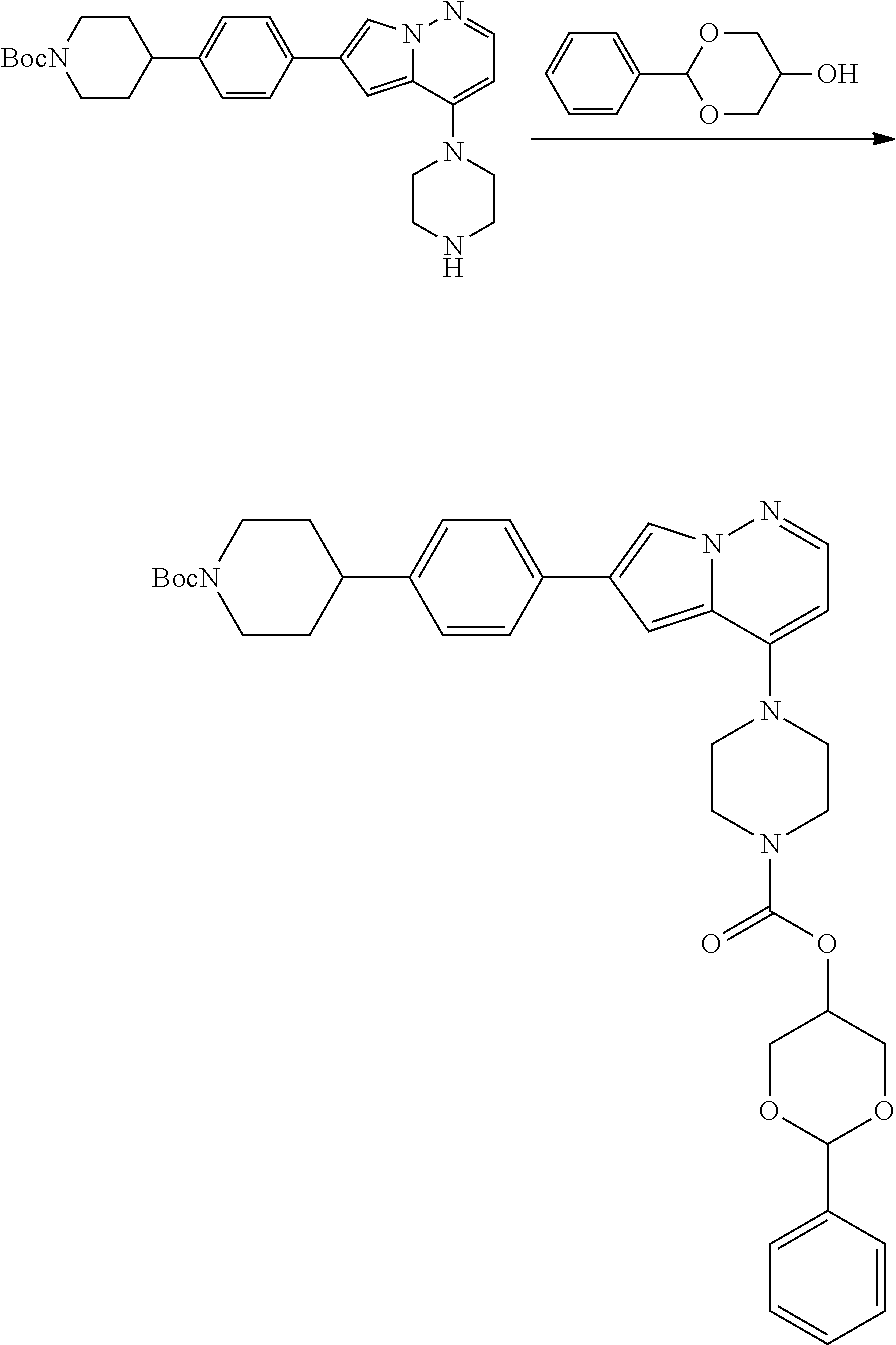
C1(C2=CN3C(=C2)C(N2CCN(C(OC4COC(C5=CC=CC=C5)OC4)=O)CC2)=CC=N3)=CC=C(C2CC[BocN]CC2)C=C1.O1CC(O)COC1C1=CC=CC=C1.C1(C2=CN3C(=C2)C(N2CCNCC2)=CC=N3)=CC=C(C2CC[BocN]CC2)C=C1
